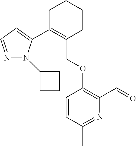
C1C(C2=CC=NN2C2CCC2)=C(COC2=C(C=O)N=C(C)C=C2)CCC1
